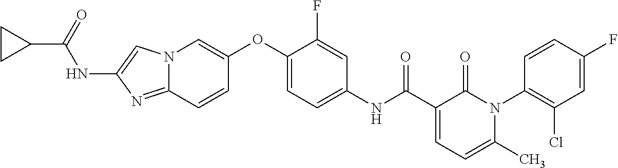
N12C(=NC(NC(C3CC3)=O)=C1)C=CC(OC1=CC=C(NC(C3=CC=C(C)N(C4=C(Cl)C=C(F)C=C4)C3=O)=O)C=C1F)=C2
